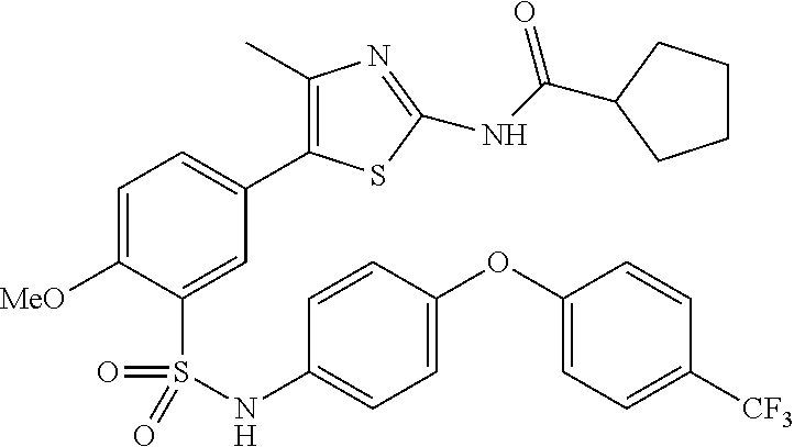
C1=C([MeO])C(S(NC2=CC=C(OC3=CC=C([CF3])C=C3)C=C2)(=O)=O)=CC(C2=C(C)N=C(NC(=O)C3CCCC3)S2)=C1
